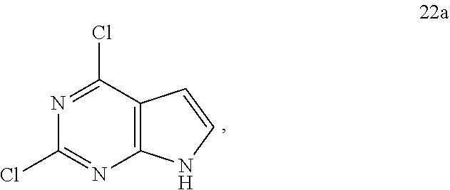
N1=C(Cl)C2=C(N=C1Cl)NC=C2
